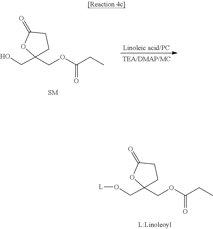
[Linoleic acid/PC].C1C(=O)OC(CO)(COC(CC)=O)C1.C1C(=O)OC(CO[L])(COC(CC)=O)C1
